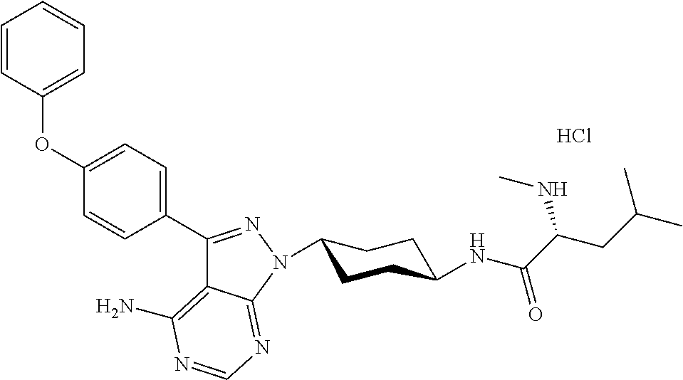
C1(C2=NN(C3CCC(NC(C(CC(C)C)NC)=O)CC3)C3=NC=NC(N)=C23)=CC=C(OC2=CC=CC=C2)C=C1.Cl
